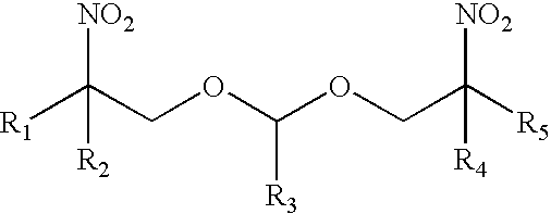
[R1]C(COC(OCC([R5])([NO2])[R4])[R3])([NO2])[R2]
